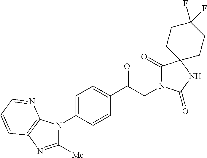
C1(C(CN2C(=O)C3(NC2=O)CCC(F)(F)CC3)=O)=CC=C(N2C([Me])=NC3=C2N=CC=C3)C=C1
